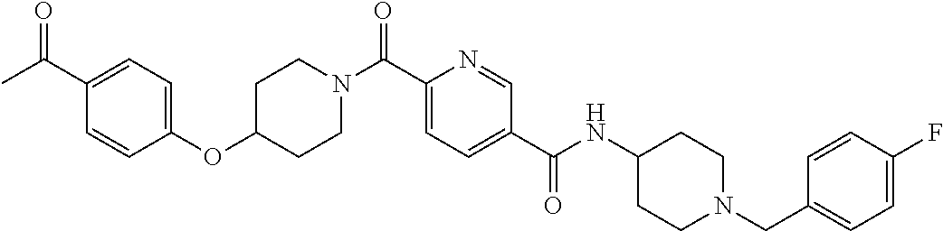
C1CN(C(C2=CC=C(C(=O)NC3CCN(CC4=CC=C(F)C=C4)CC3)C=N2)=O)CCC1OC1=CC=C(C(C)=O)C=C1
